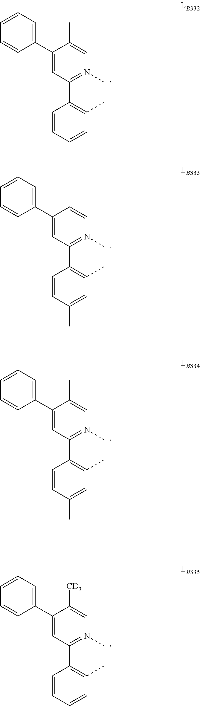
C1=CC=CC(C)=C1C1=N(C)C=C(C)C(C2=CC=CC=C2)=C1.C1=CC(C)=CC(C)=C1C1=N(C)C=CC(C2=CC=CC=C2)=C1.C1=CC(C)=CC(C)=C1C1=N(C)C=C(C)C(C2=CC=CC=C2)=C1.C1=CC=CC(C)=C1C1=N(C)C=C([CD3])C(C2=CC=CC=C2)=C1
